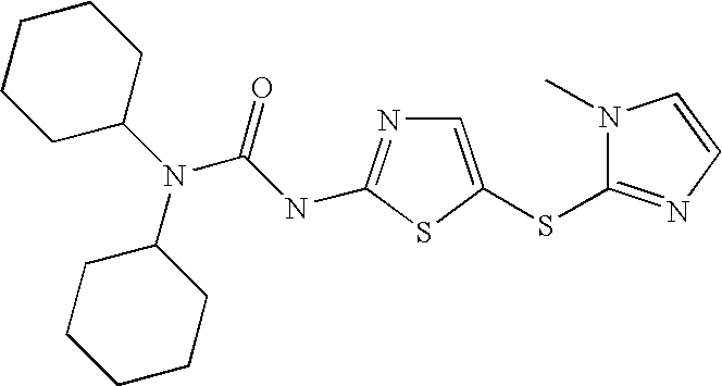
N(C1CCCCC1)(C1CCCCC1)C(NC1=NC=C(SC2=NC=CN2C)S1)=O
